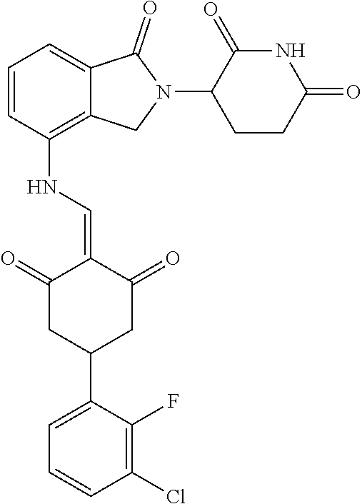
N(C1=C2C(=CC=C1)C(=O)N(C1CCC(=O)NC1=O)C2)C=C1C(=O)CC(C2=CC=CC(Cl)=C2F)CC1=O
